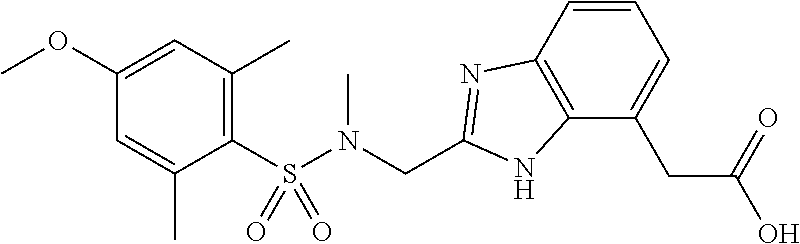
C1(S(N(CC2=NC3=C(N2)C(CC(O)=O)=CC=C3)C)(=O)=O)=C(C)C=C(OC)C=C1C
